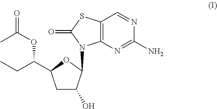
CC(OC(CC)C1CC(O)C(N2C3=C(C=NC(N)=N3)SC2=O)O1)=O
